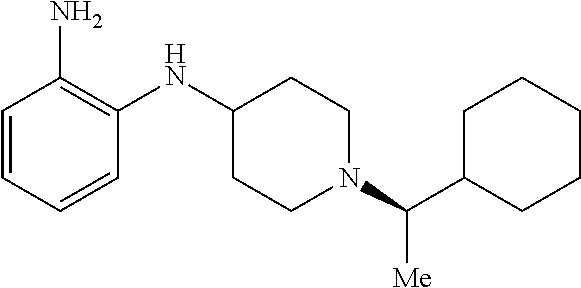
C1CN(C(C2CCCCC2)[Me])CCC1NC1=C(N)C=CC=C1
